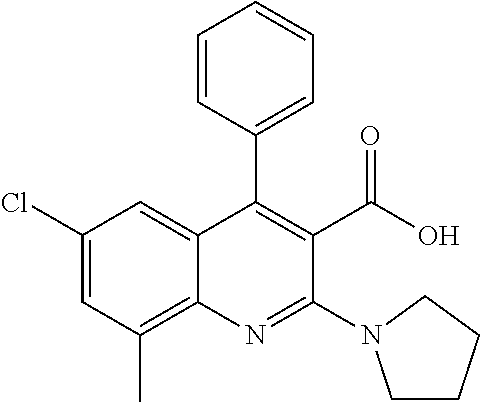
C1(Cl)=CC(C)=C2C(=C1)C(C1=CC=CC=C1)=C(C(O)=O)C(N1CCCC1)=N2
